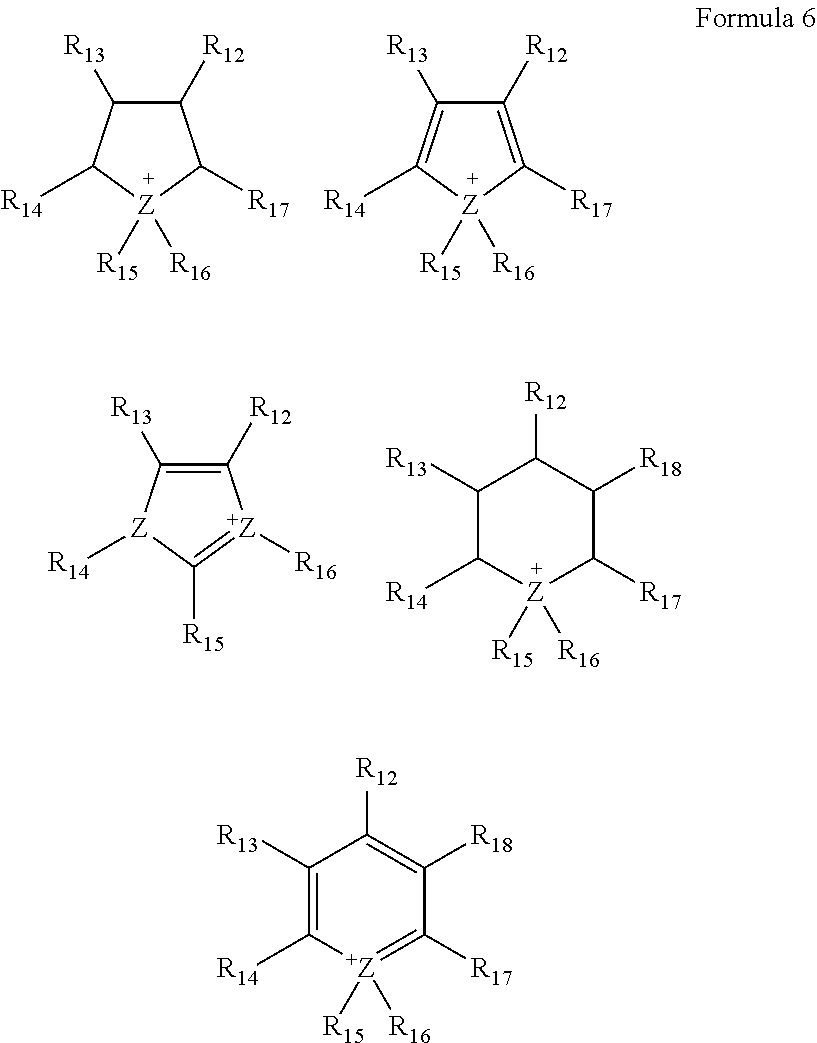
[R16][Z]1([R15])C([R17])C([R12])C([R13])C1[R14].[R16][Z]1([R15])C([R17])=C([R12])C([R13])=C1[R14].[R15]C1=[+Z]([R16])C([R12])=C([R13])[Z]1[R14].C1([R13])C([R14])[Z]([R15])([R16])C([R17])C([R18])C1[R12].C1([R13])=C([R14])[+Z]([R15])([R16])=C([R17])C([R18])=C1[R12]
